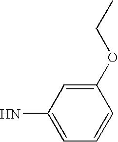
C1=CC=C(N)C=C1OCC
